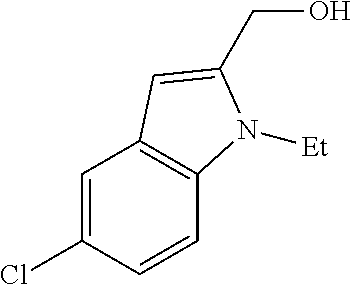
C1=C(Cl)C=CC2=C1C=C(CO)N2[Et]
